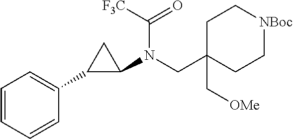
C1C(C[OMe])(CN(C2CC2C2=CC=CC=C2)C([F3C])=O)CC[NBoc]C1
